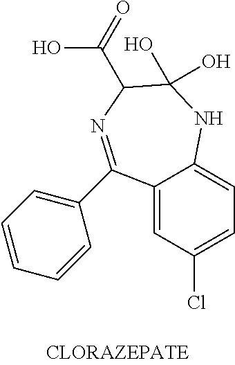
C12=CC(Cl)=CC=C1NC(O)(O)C(C(=O)O)N=C2C1=CC=CC=C1
